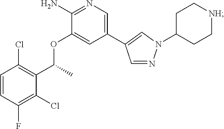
C1=CC(F)=C(Cl)C(C(OC2=CC(C3=CN(C4CC[NH]CC4)N=C3)=CN=C2N)C)=C1Cl
